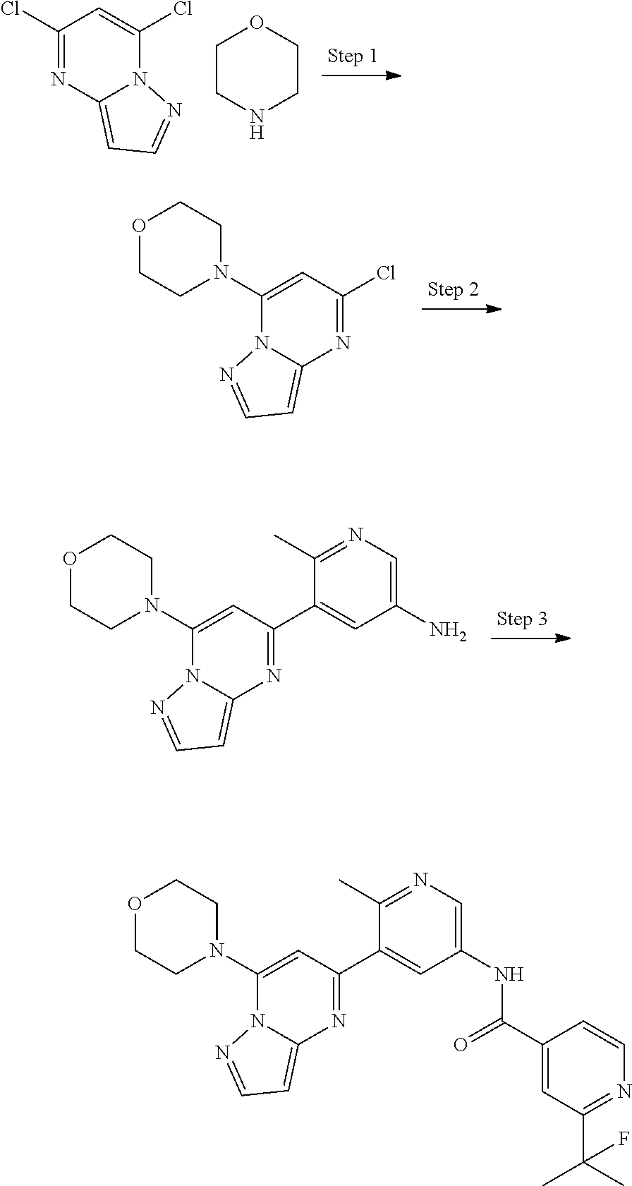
C1(Cl)=NC2=CC=NN2C(Cl)=C1.C1CNCCO1.C1(N2CCOCC2)=CC(Cl)=NC2=CC=NN12.C1=C(C2=NC3=CC=NN3C(N3CCOCC3)=C2)C(C)=NC=C1N.C(C1=CC(C(C)(C)F)=NC=C1)(=O)NC1=CN=C(C)C(C2=NC3=CC=NN3C(N3CCOCC3)=C2)=C1
